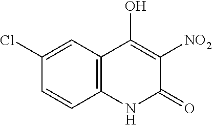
C12=C(C(O)=C([NO2])C(=O)N1)C=C(Cl)C=C2
